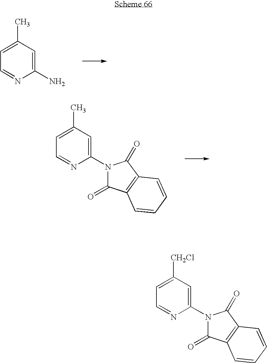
C1(N)=CC(C)=CC=N1.C1(N2C(=O)C3=C(C2=O)C=CC=C3)=CC(C)=CC=N1.C1(N2C(=O)C3=C(C2=O)C=CC=C3)=CC([CH2Cl])=CC=N1
